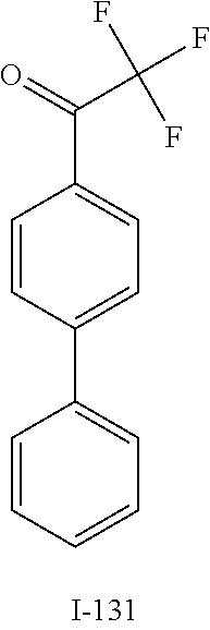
C1=CC(C2=CC=CC=C2)=CC=C1C(=O)C(F)(F)F
